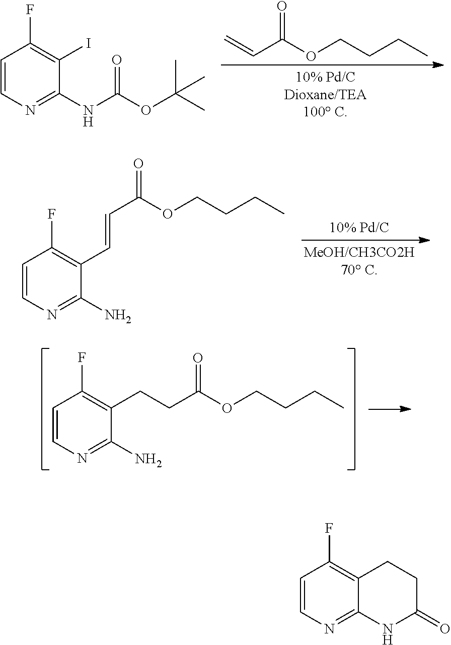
C1=CN=C(NC(OC(C)(C)C)=O)C(I)=C1F.C=CC(OCCCC)=O.C1=CN=C(N)C(C=CC(=O)OCCCC)=C1F.C1=CN=C(N)C(CCC(OCCCC)=O)=C1F.C1=CN=C2C(=C1F)CCC(=O)N2
